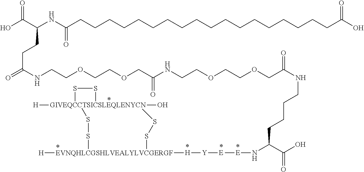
OC(C(NC(CCCCCCCCCCCCCCCCCCC(O)=O)=O)CCC(=O)NCCOCCOCC(NCCOCCOCC(NCCCCC(N[E][E][Y][H][EVNQHLCGSHLVEALYLVCGERGF]1([H])SS[GIVEQCCTSICSLEQLENYCN]2(O)([H])(SS1)SS2)C(O)=O)=O)=O)=O
